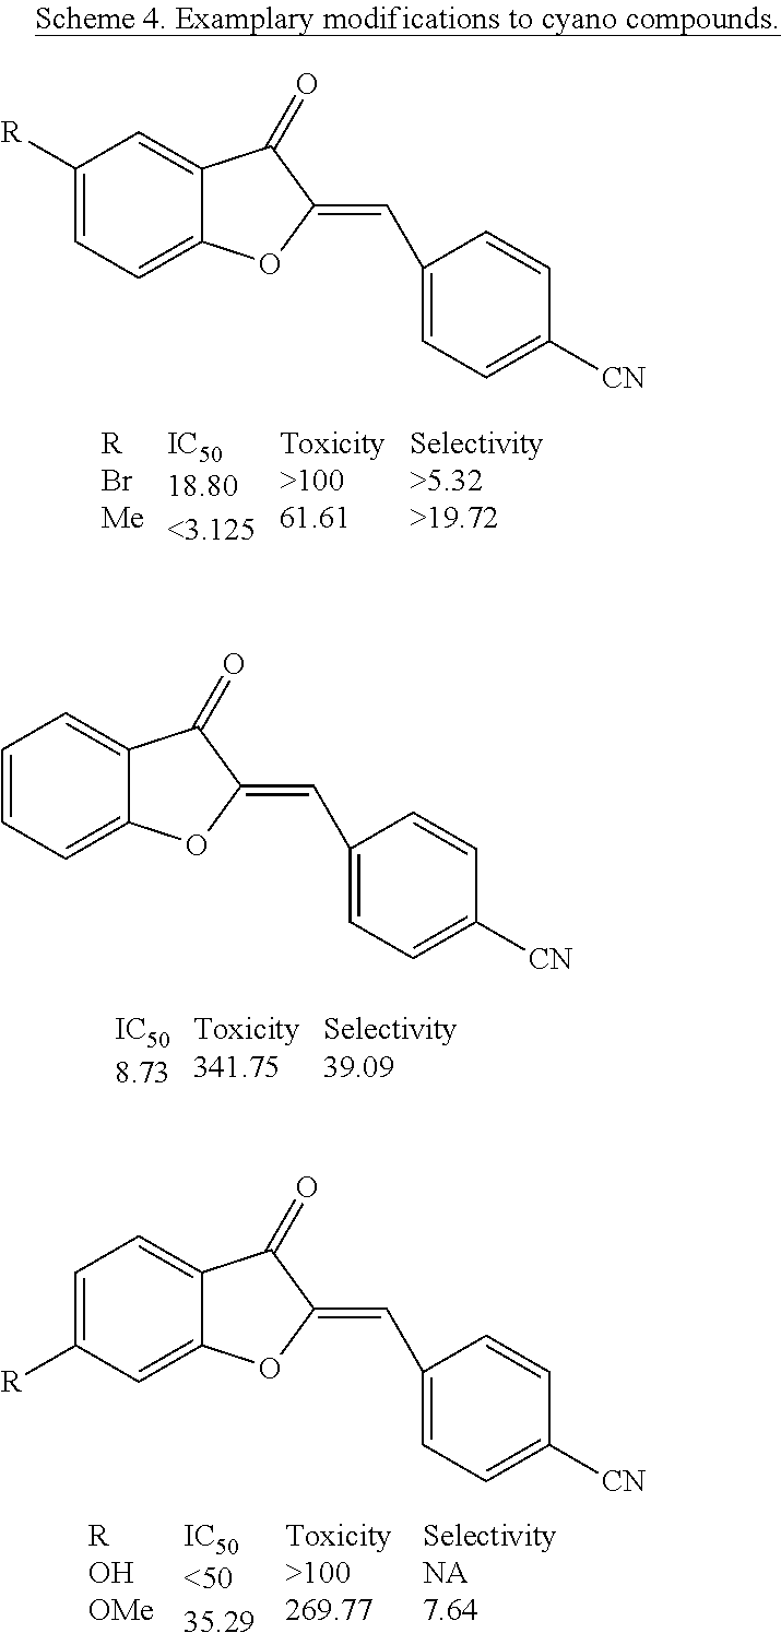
C1([R])=CC=C2C(=C1)C(=O)C(=CC1=CC=C([CN])C=C1)O2.[IC5018.80<3.125].C1=CC=C2C(=C1)C(=O)C(=CC1=CC=C([CN])C=C1)O2.[IC508.73].[IC50<5035.29].C1=C([R])C=C2C(=C1)C(=O)C(=CC1=CC=C([CN])C=C1)O2
